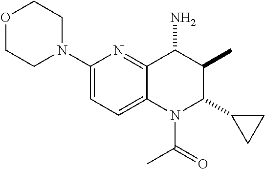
C1(N2CCOCC2)=CC=C2C(=N1)C(N)C(C)C(C1CC1)N2C(C)=O
